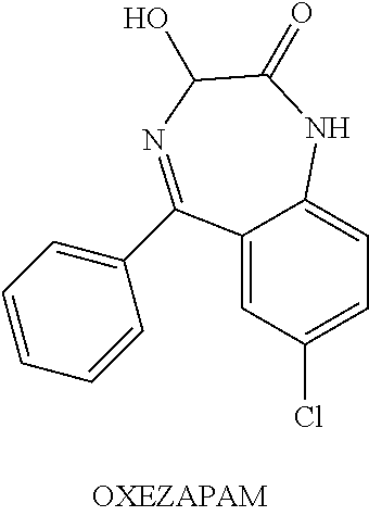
C12=CC(Cl)=CC=C1NC(=O)C(O)N=C2C1=CC=CC=C1
